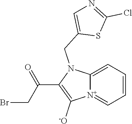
[N+]12=CC=CC=C1N(CC1=CN=C(Cl)S1)C(C(CBr)=O)=C2[-O]
